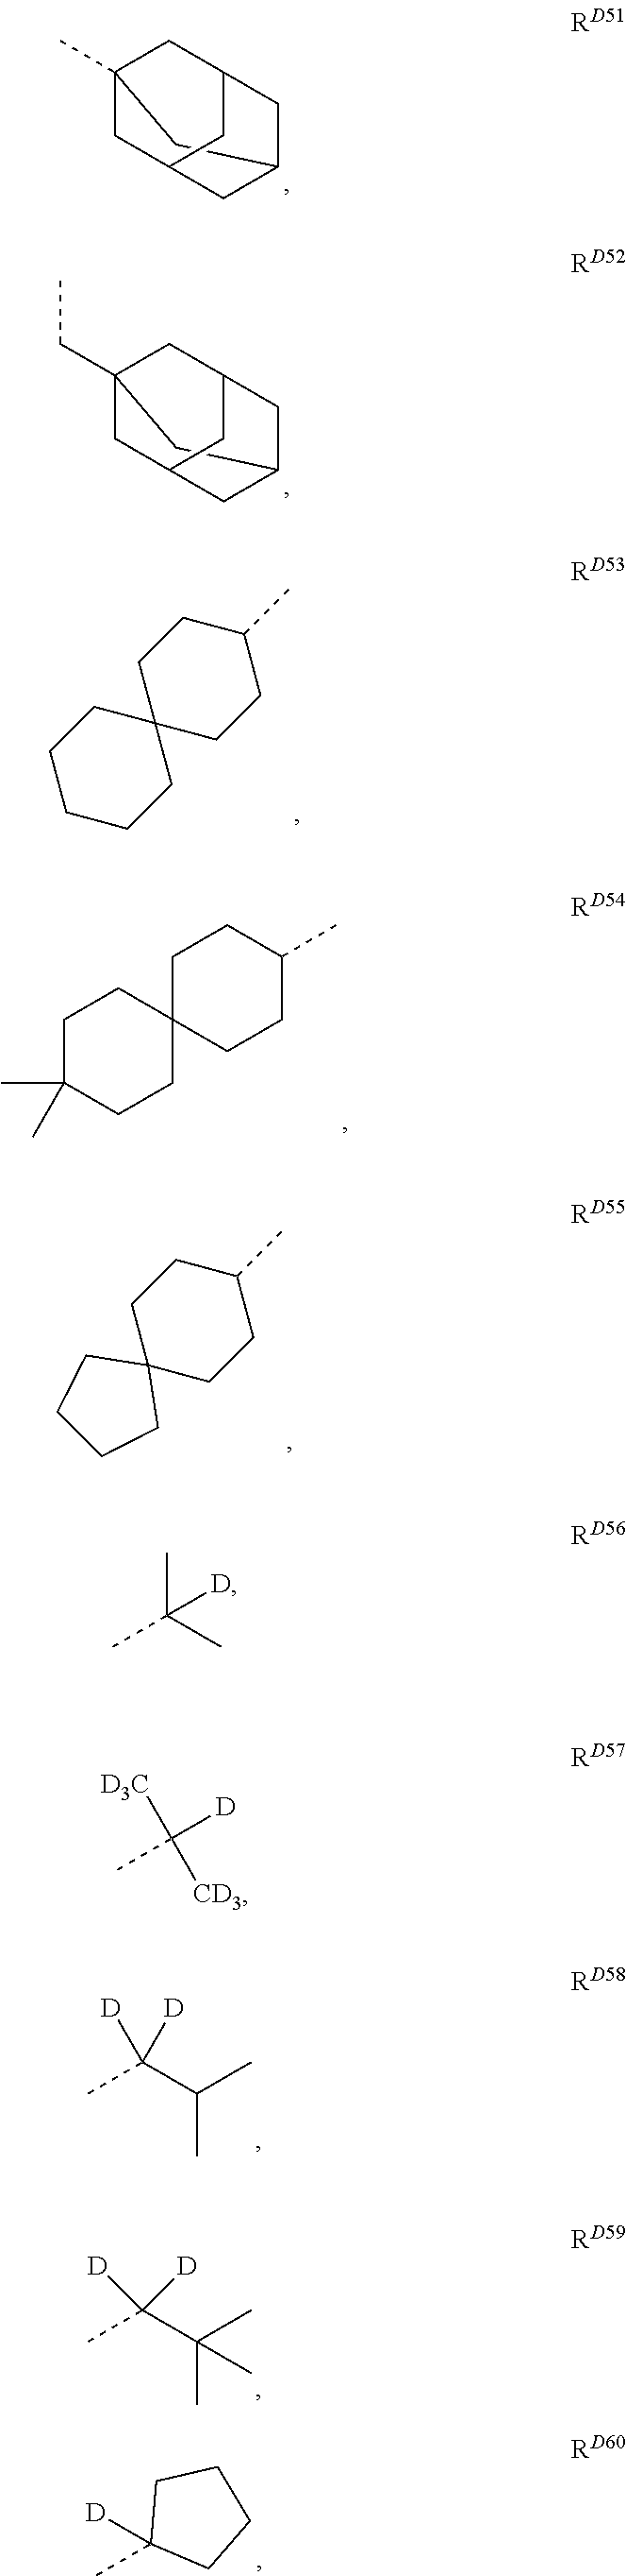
C12CC3(C)CC(CC(C3)C1)C2.C12CC3(CC)CC(CC(C3)C1)C2.C1CCCC2(C1)CCC(C)CC2.C1C(C)(C)CCC2(C1)CCC(C)CC2.C1C2(CCC(C)C1)CCCC2.CC(C(C)C)([D])[D].CC(C(C)(C)C)([D])[D].C1([D])(C)CCCC1.CC([D])(C)C.CC([D])([CD3])[D3C]
